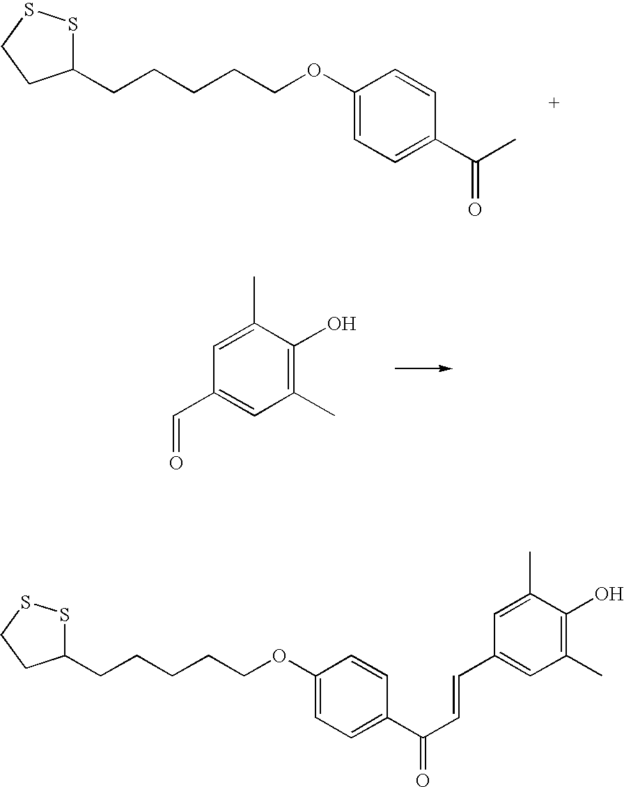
C1(CCCCCOC2=CC=C(C(C)=O)C=C2)SSCC1.C1(C)=C(O)C(C)=CC(C=O)=C1.C1(CCCCCOC2=CC=C(C(C=CC3=CC(C)=C(O)C(C)=C3)=O)C=C2)SSCC1
